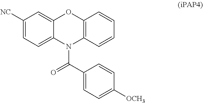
C12=CC([NC])=CC=C1N(C(C1=CC=C([OCH3])C=C1)=O)C1=C(O2)C=CC=C1
